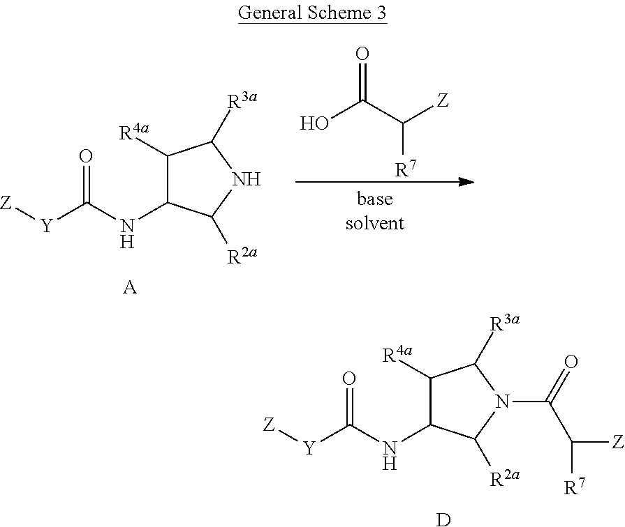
C1([R4a])C(NC([Y][Z])=O)C([R2a])N(C(=O)C([Z])[R7])C1[R3a].[D].C1([R4a])C(NC([Y][Z])=O)C([R2a])NC1[R3a].[A].OC(C([Z])[R7])=O
